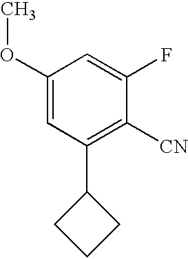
C1(OC)=CC(C2CCC2)=C([CN])C(F)=C1
